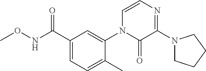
C1(C(=O)NOC)=CC=C(C)C(N2C(=O)C(N3CCCC3)=NC=C2)=C1
